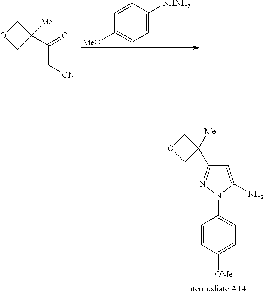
C1=CC([OMe])=CC=C1N1C(N)=CC(C2([Me])COC2)=N1.C1(C(=O)C[CN])([Me])COC1.[MeO]C1=CC=C([NHNH2])C=C1
